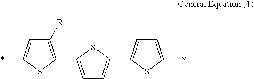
C1([R])=C(C2=CC=C(C3=CC=C(*)S3)S2)SC(*)=C1
